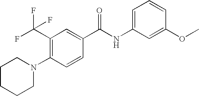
C1=C(NC(C2=CC(C(F)(F)F)=C(N3CCCCC3)C=C2)=O)C=C(OC)C=C1
